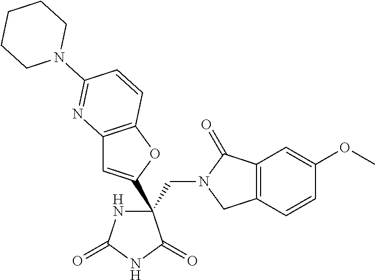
C12=C(OC(C3(CN4CC5=C(C4=O)C=C(OC)C=C5)NC(=O)NC3=O)=C1)C=CC(N1CCCCC1)=N2
